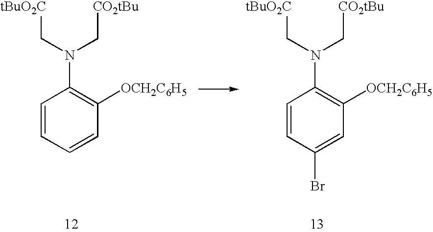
C1=CC(Br)=CC([OCH2C6H5])=C1N(C[CO2tBu])C[tBuO2C].C1=CC=CC([OCH2C6H5])=C1N(C[CO2tBu])C[tBuO2C]
